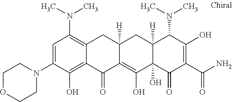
C12([H])C(O)(C(=O)C(C(N)=O)=C(O)C1N(C)C)C(O)=C1C([H])(C2)CC2=C(N(C)C)C=C(N3CCOCC3)C(O)=C2C1=O
